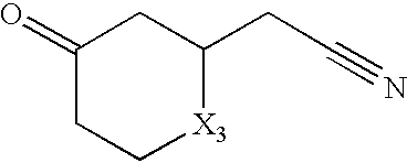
C1(=O)CC[X3]C(CC#N)C1
